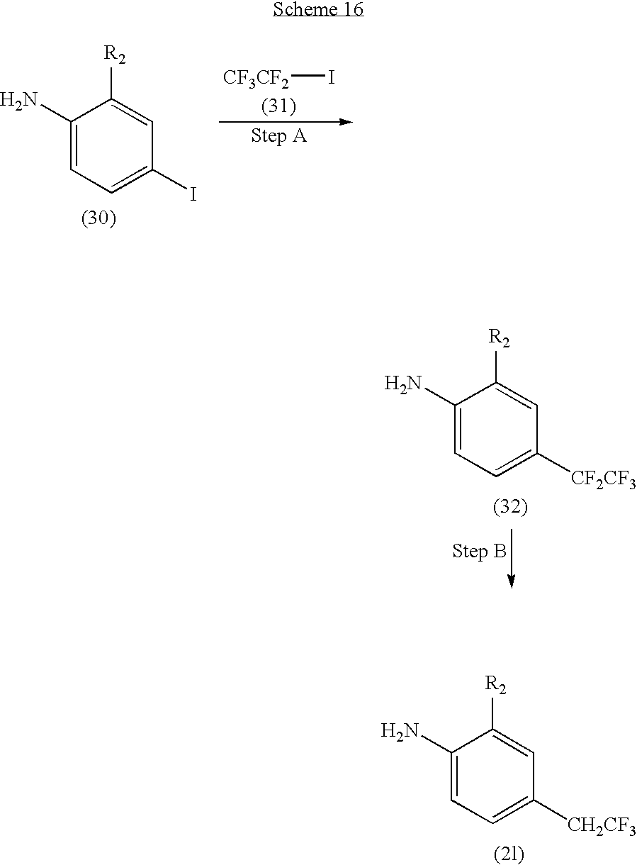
C1(N)=CC=C(I)C=C1[R2].[CF3CF2]I.C1(N)=CC=C([CF2CF3])C=C1[R2].C1(N)=CC=C([CH2CF3])C=C1[R2]
